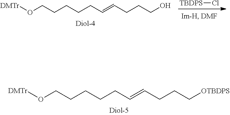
[TBDPS]Cl.O(CCCCCC=CCCCO)[DMTr].O(CCCCCC=CCCC[OTBDPS])[DMTr]
